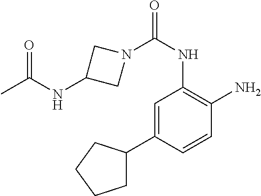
N1(C(NC2=C(N)C=CC(C3CCCC3)=C2)=O)CC(NC(C)=O)C1
